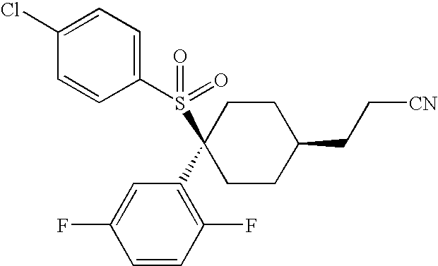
C1(Cl)=CC=C(S(C2(C3=C(F)C=CC(F)=C3)CCC(CC[CN])CC2)(=O)=O)C=C1
